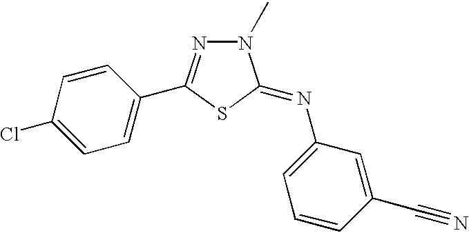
C1=C(Cl)C=CC(C2=NN(C)C(=NC3=CC=CC(C#N)=C3)S2)=C1
